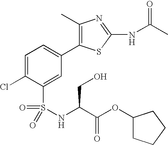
C1=C(Cl)C(S(NC(C(OC2CCCC2)=O)CO)(=O)=O)=CC(C2=C(C)N=C(NC(C)=O)S2)=C1
